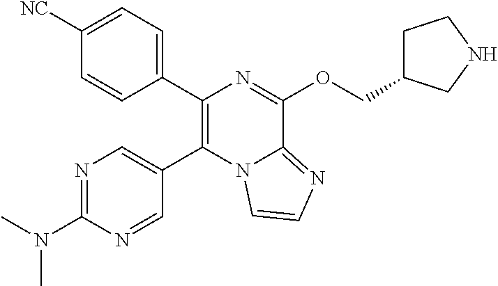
N1=C(N(C)C)N=CC(C2=C(C3=CC=C([NC])C=C3)N=C(OCC3CCNC3)C3=NC=CN23)=C1
